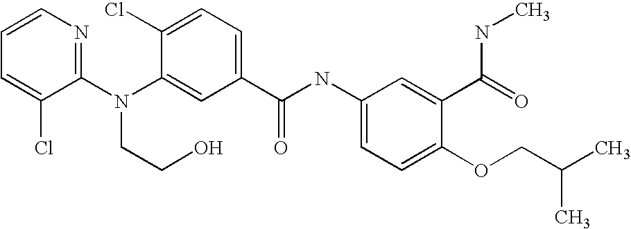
C1=CN=C(N(C2=CC(C(NC3=CC=C(OCC(C)C)C(C(=O)NC)=C3)=O)=CC=C2Cl)CCO)C(Cl)=C1
